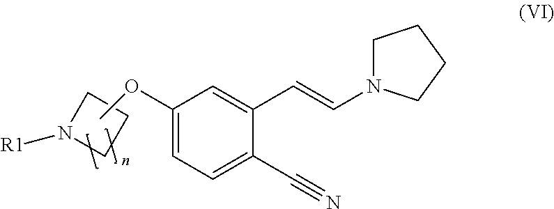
C1N([R1])CC1.COC1=CC=C(C#N)C(C=CN2CCCC2)=C1
